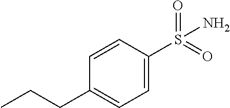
C1=C(S(=O)(=O)N)C=CC(CCC)=C1
